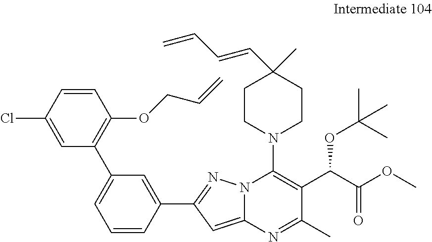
C1=CC(C2=NN3C(=C2)N=C(C)C(C(C(OC)=O)OC(C)(C)C)=C3N2CCC(C)(C=CC=C)CC2)=CC(C2=C(OCC=C)C=CC(Cl)=C2)=C1
